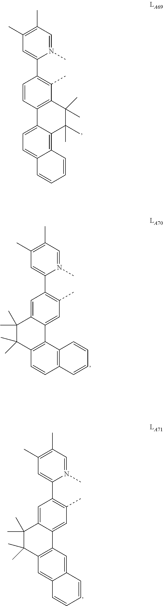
N1(C)=CC(C)=C(C)C=C1C1=C(C)C2=C(C=C1)C1=CC=C3C(=C1C(C)(C)C2(C)C)C=CC=C3.N1(C)=CC(C)=C(C)C=C1C1=C(C)C=C2C(=C1)C(C)(C)C(C)(C)C1=C2C2=C(C=C1)C=CC=C2.N1(C)=CC(C)=C(C)C=C1C1=C(C)C=C2C(=C1)C(C)(C)C(C)(C)C1=C2C=C2C(=C1)C=CC=C2
